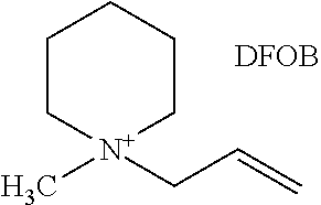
C1C[N+](CC=C)(C)CCC1.[DFOB]
